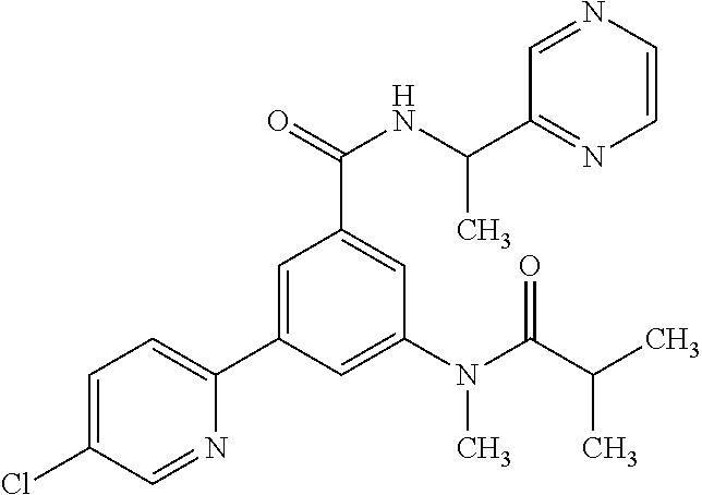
C1=C(Cl)C=NC(C2=CC(C(=O)NC(C)C3=NC=CN=C3)=CC(N(C(C(C)C)=O)C)=C2)=C1
